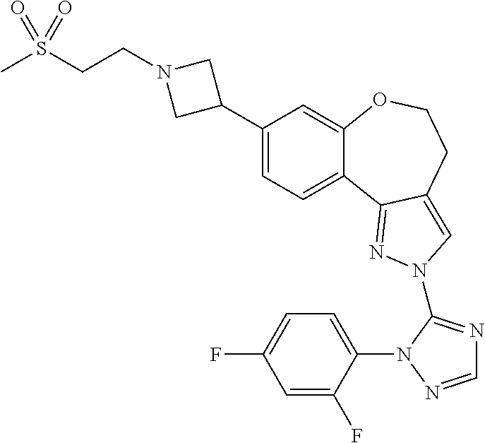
C1(C2CN(CCS(C)(=O)=O)C2)=CC=C2C(=C1)OCCC1=CN(C3=NC=NN3C3=CC=C(F)C=C3F)N=C21
